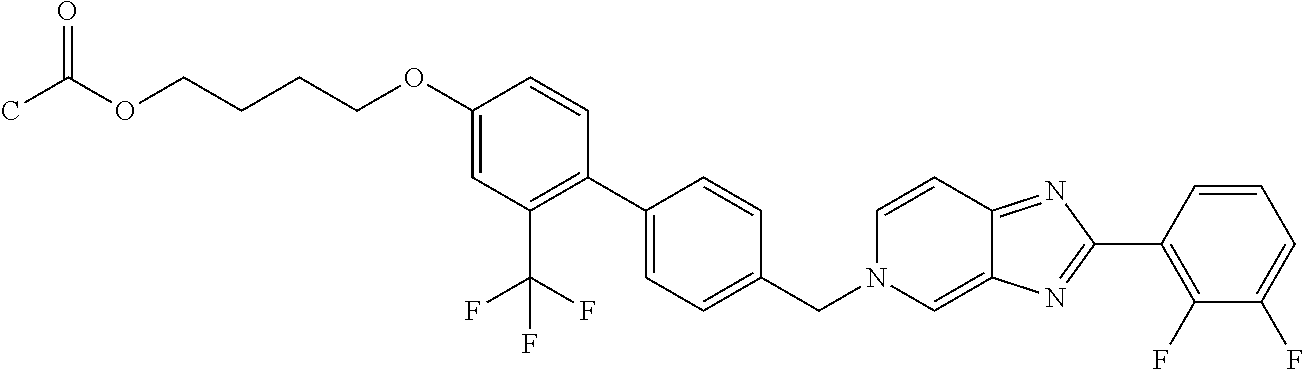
C1(OCCCCOC(C)=O)=CC(C(F)(F)F)=C(C2=CC=C(CN3C=C4C(=NC(C5=C(F)C(F)=CC=C5)=N4)C=C3)C=C2)C=C1
